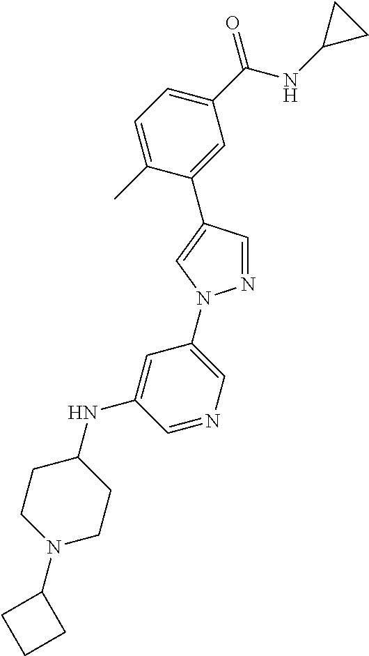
C1=C(C)C(C2=CN(C3=CN=CC(NC4CCN(C5CCC5)CC4)=C3)N=C2)=CC(C(NC2CC2)=O)=C1
